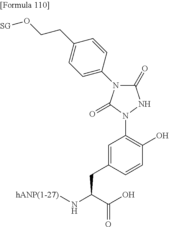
C1(=O)N(C2=CC=C(CCO[SG])C=C2)C(=O)N(C2=C(O)C=CC(CC(N[hANP(1-27)])C(O)=O)=C2)N1
